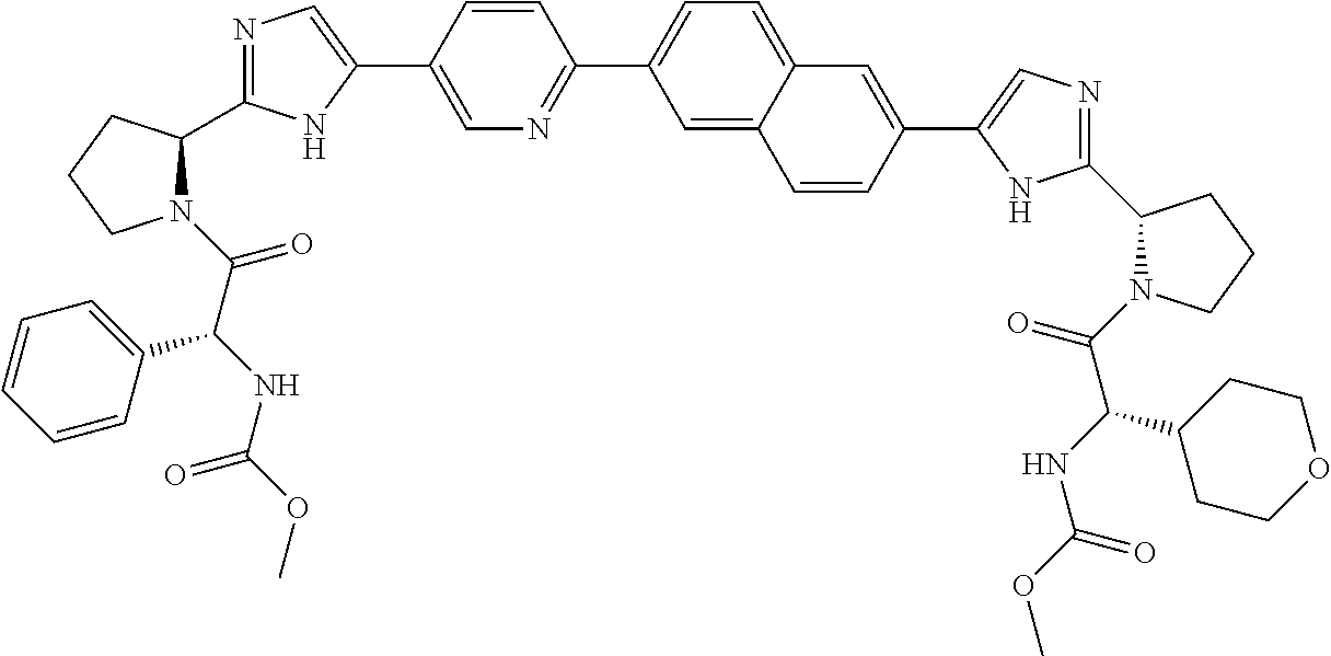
C1=C(C2=CN=C(C3N(C(C(NC(OC)=O)C4=CC=CC=C4)=O)CCC3)N2)C=CC(C2=CC=C3C(=C2)C=CC(C2=CN=C(C4N(C(C(NC(OC)=O)C5CCOCC5)=O)CCC4)N2)=C3)=N1
